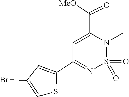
C1(Br)=CSC(C2=NS(=O)(=O)N(C)C(C(=O)[MeO])=C2)=C1
